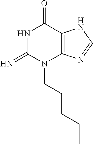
N1C(=N)N(CCCCC)C2=C(C1=O)NC=N2
